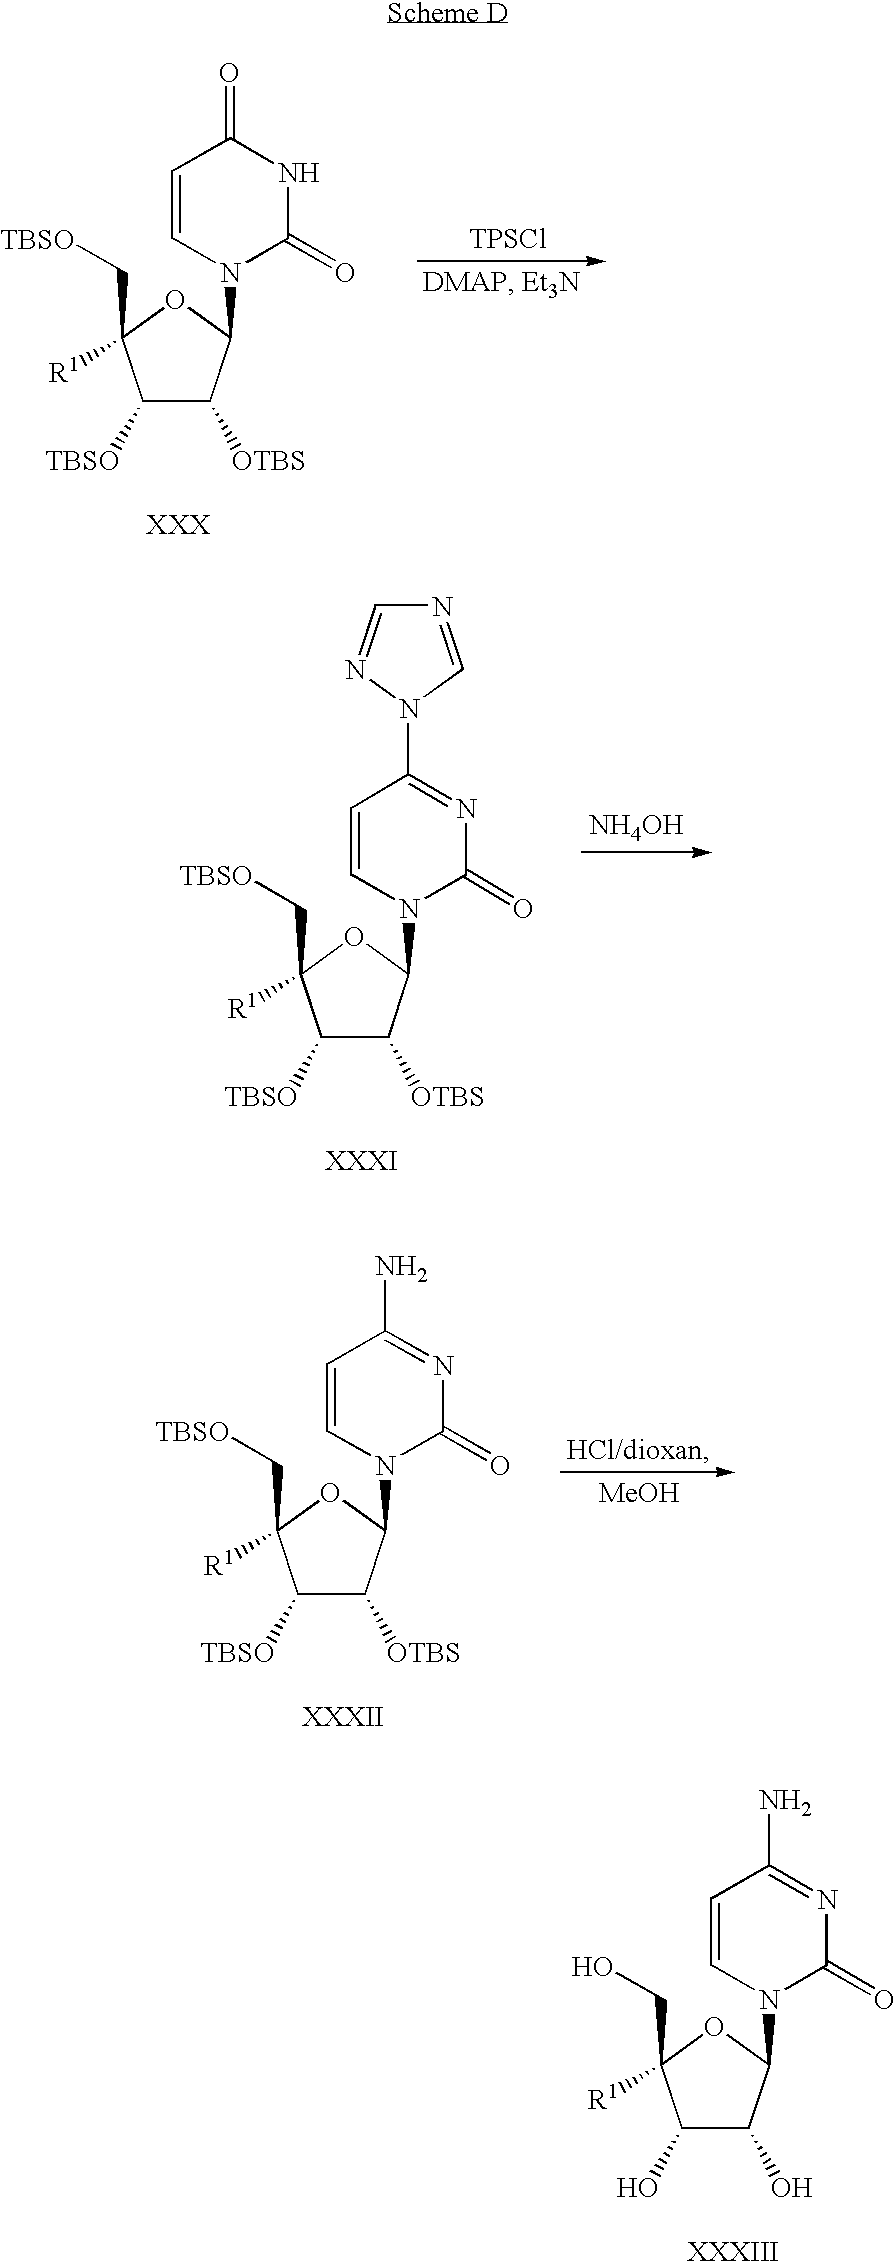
C1([TBSO])C([OTBS])C(N2C(=O)NC(=O)C=C2)OC1(C[TBSO])[R1].[TPSCl].C1([TBSO])C([OTBS])C(N2C(=O)N=C(N3N=CN=C3)C=C2)OC1(C[TBSO])[R1].[NH4OH].C1([TBSO])C([OTBS])C(N2C(=O)N=C(N)C=C2)OC1(C[TBSO])[R1].[MeOH].C1(O)C(O)C(N2C(=O)N=C(N)C=C2)OC1(CO)[R1]
